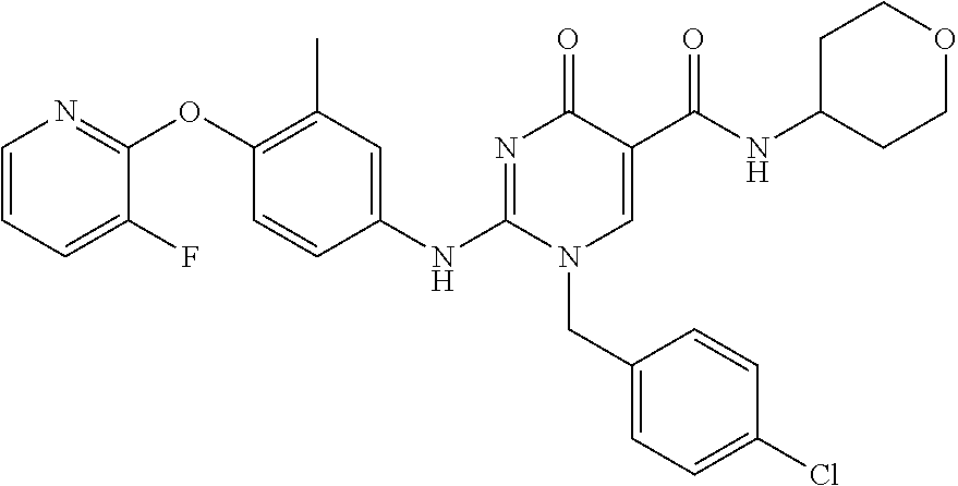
C1=CC=C(F)C(OC2=C(C)C=C(NC3=NC(=O)C(C(NC4CCOCC4)=O)=CN3CC3=CC=C(Cl)C=C3)C=C2)=N1
